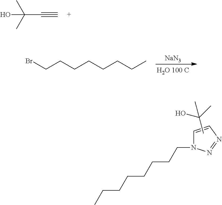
C1=CN=NN1CCCCCCCC.CC(C)(O)C.C(C#C)(C)(C)O.[NaN3].C(CCCCCCC)Br
